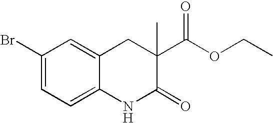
C1(Br)=CC=C2C(=C1)CC(C(OCC)=O)(C)C(=O)N2
